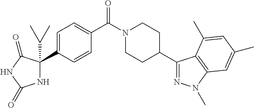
C1=C(C2(C(C)C)NC(=O)NC2=O)C=CC(C(N2CCC(C3=NN(C)C4=C3C(C)=CC(C)=C4)CC2)=O)=C1
